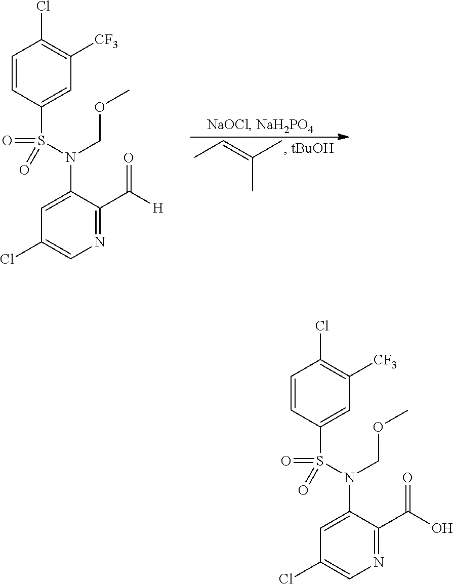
CC=C(C)C.C1=CC(S(=O)(N(COC)C2=CC(Cl)=CN=C2C([H])=O)=O)=CC([CF3])=C1Cl.C1=CC(S(=O)(N(COC)C2=CC(Cl)=CN=C2C(O)=O)=O)=CC([CF3])=C1Cl
